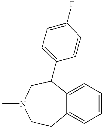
C12=CC=CC=C1CCN(C)CC2C1=CC=C(F)C=C1
